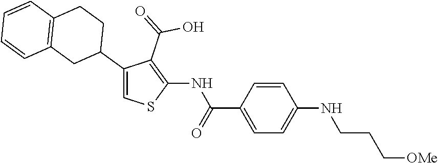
C1(C2CCC3=C(C2)C=CC=C3)=CSC(NC(C2=CC=C(NCCC[OMe])C=C2)=O)=C1C(=O)O
